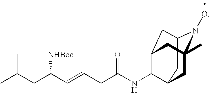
CC(CC(C=CCC(NC1C2CC3N(O)C(C)(CC1C3)C2)=O)[NHBoc])C
